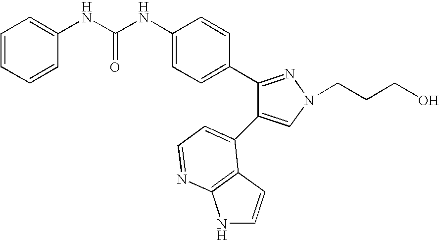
C(NC1=CC=C(C2=NN(CCCO)C=C2C2=CC=NC3=C2C=CN3)C=C1)(=O)NC1=CC=CC=C1
